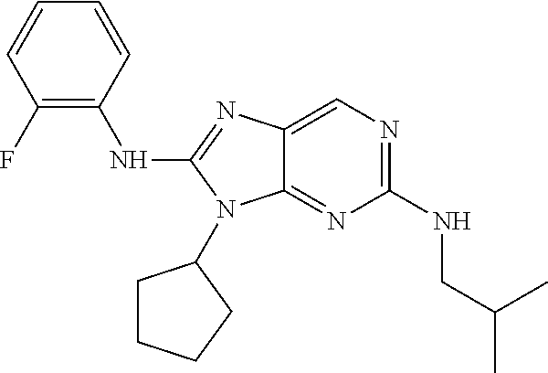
C1(NCC(C)C)=NC=C2C(=N1)N(C1CCCC1)C(NC1=C(F)C=CC=C1)=N2
